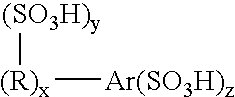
[(SO3H)y][(R)x][Ar(SO3H)z]
